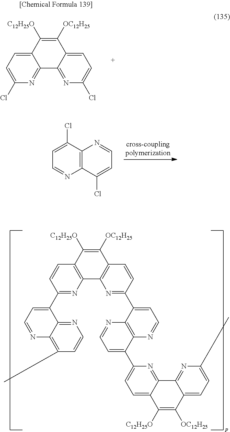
C1([OC12H25])=C([C12H25O])C2=CC=C(Cl)N=C2C2=NC(Cl)=CC=C12.C12=C(C(Cl)=CC=N1)N=CC=C2Cl.C1([OC12H25])=C([C12H25O])C2=C(C3=C1C=CC(C1=CC=NC4=C1N=CC=C4C1=CC=C4C(=N1)C1=NC(C)=CC=C1C([OC12H25])=C4[C12H25O])=N3)N=C(C1=CC=NC3=C(C)C=CN=C13)C=C2
